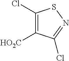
C1(Cl)=C([HO2C])C(Cl)=NS1
